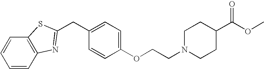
C1=CC=CC2=C1SC(CC1=CC=C(OCCN3CCC(C(OC)=O)CC3)C=C1)=N2
